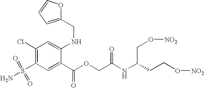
C1(Cl)=C(S(=O)(=O)N)C=C(C(OCC(NC(CCO[NO2])CO[NO2])=O)=O)C(NCC2=CC=CO2)=C1
